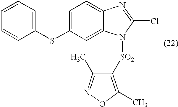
C12=CC=C(SC3=CC=CC=C3)C=C1N([SO2]C1=C(C)ON=C1C)C(Cl)=N2
